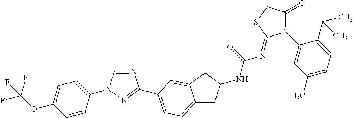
C1=CC(N2C=NC(C3=CC=C4CC(NC(=O)N=C5SCC(=O)N5C5=CC(C)=CC=C5C(C)C)CC4=C3)=N2)=CC=C1OC(F)(F)F
